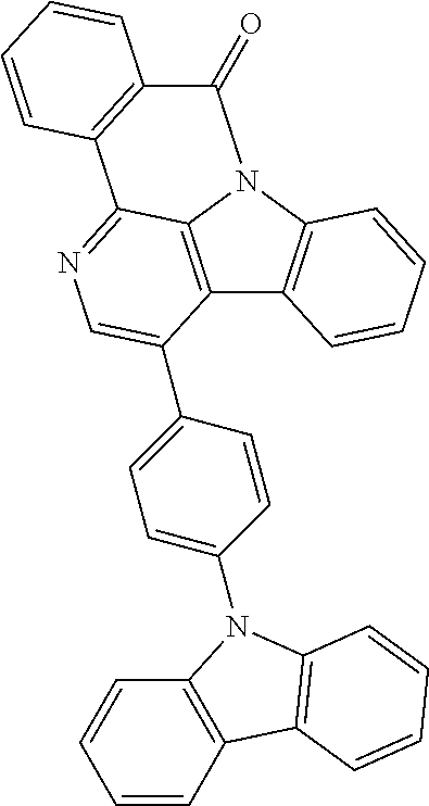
C12=C3N(C4=C1C=CC=C4)C(=O)C1=C(C3=NC=C2C2=CC=C(N3C4=C(C=CC=C4)C4=C3C=CC=C4)C=C2)C=CC=C1
